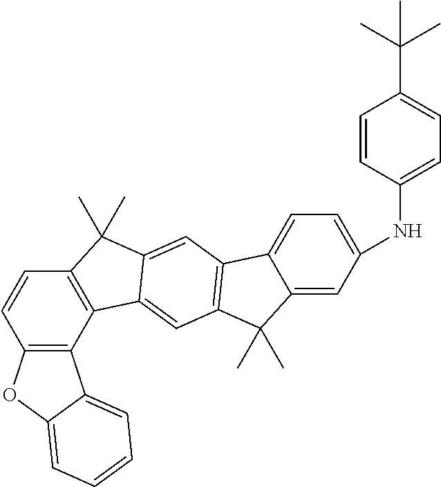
C12=C(C3=C(C=C1)C(C)(C)C1=CC4=C(C=C31)C(C)(C)C1=CC(NC3=CC=C(C(C)(C)C)C=C3)=CC=C41)C1=CC=CC=C1O2
